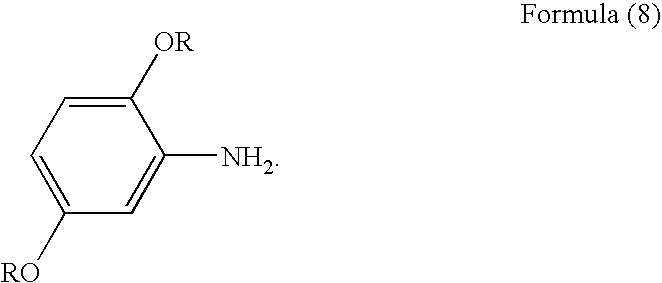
C1([OR])=CC=C([RO])C=C1[NH2]
